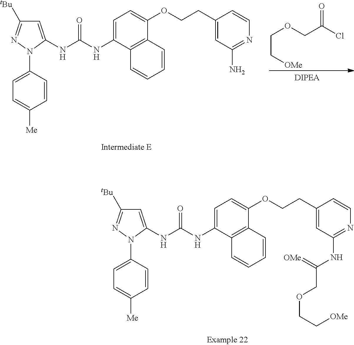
C1=C(NC(=O)NC2=CC([tBu])=NN2C2=CC=C([Me])C=C2)C2=C(C(OCCC3=CC(N)=NC=C3)=C1)C=CC=C2.C(C[OMe])OCC(Cl)=O.C1=C(NC(=O)NC2=CC([tBu])=NN2C2=CC=C([Me])C=C2)C2=C(C(OCCC3=CC(NC(=[OMe])COCC[OMe])=NC=C3)=C1)C=CC=C2
